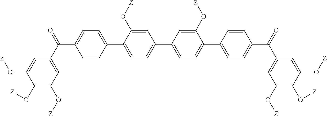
C1=CC(C2=CC=C(C3=CC=C(C4=CC=C(C(=O)C5=CC(O[Z])=C(O[Z])C(O[Z])=C5)C=C4)C(O[Z])=C3)C=C2O[Z])=CC=C1C(C1=CC(O[Z])=C(O[Z])C(O[Z])=C1)=O
